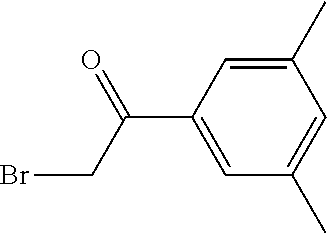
C1(C)=CC(C(=O)CBr)=CC(C)=C1
